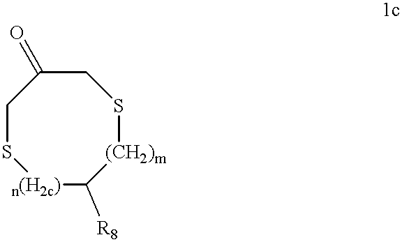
C1S[n(H2c)]C([R8])[(CH2)m]SCC1=O
